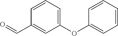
C1(OC2=CC=CC=C2)=CC=CC(C=O)=C1
